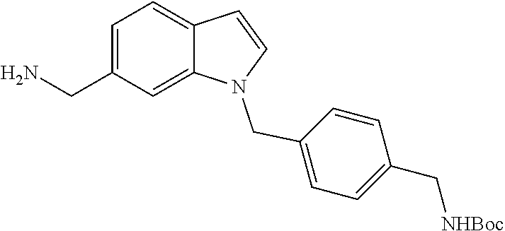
C1=C(CN)C=C2C(=C1)C=CN2CC1=CC=C(C[NHBoc])C=C1
